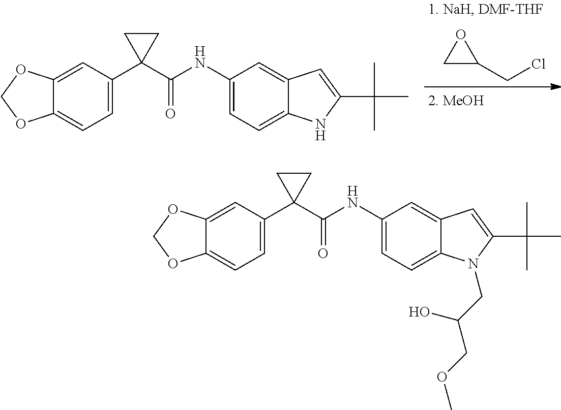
C1C(CCl)O1.C12=CC(C3(C(=O)NC4=CC=C5C(=C4)C=C(C(C)(C)C)N5)CC3)=CC=C1OCO2.C12=CC(C3(C(=O)NC4=CC=C5C(=C4)C=C(C(C)(C)C)N5CC(O)COC)CC3)=CC=C1OCO2
